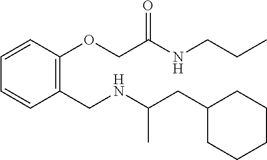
C1(CC(NCC2=C(OCC(NCCC)=O)C=CC=C2)C)CCCCC1
